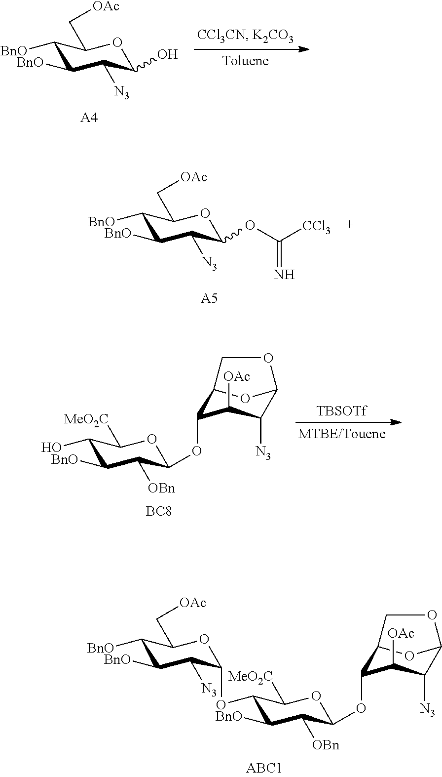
C1([BnO])C([BnO])C([N3])C(O)OC1C[OAc].[A4].C1([BnO])C([BnO])C([N3])C(OC([CCl3])=N)OC1C[OAc].[A5].C1(O)C([BnO])C([OBn])C(OC2C3OC(C([N3])C2[OAc])OC3)OC1[MeO2C].[BC8].[TBSOTf].C1(OC2C([N3])C([BnO])C([BnO])C(C[OAc])O2)C([BnO])C([OBn])C(OC2C3OC(C([N3])C2[OAc])OC3)OC1[MeO2C]
